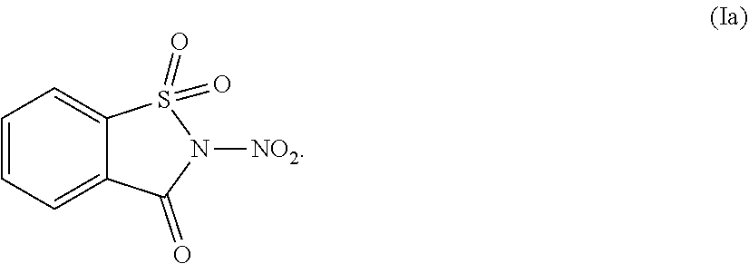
C1=CC=C2C(=C1)S(=O)(=O)N([NO2])C2=O
